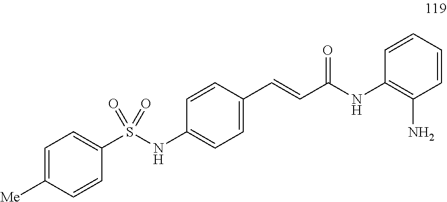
C1=C([Me])C=CC(S(NC2=CC=C(C=CC(NC3=C(N)C=CC=C3)=O)C=C2)(=O)=O)=C1
